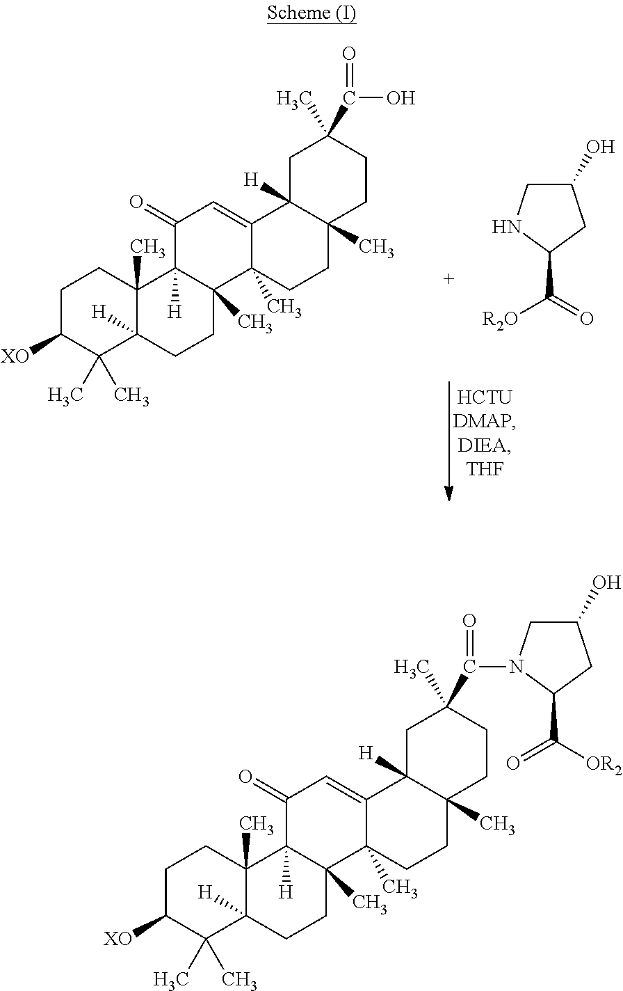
C1C([XO])C(C)(C)C2([H])C(C)(C1)C1([H])C(C)(CC2)C2(C)C(=CC1=O)C1([H])C(C)(CC2)CCC(C)(C(O)=O)C1.C1C(O)CC(C(=O)[R2O])N1.C1C([XO])C(C)(C)C2([H])C(C)(C1)C1([H])C(C)(CC2)C2(C)C(=CC1=O)C1([H])C(C)(CC2)CCC(C)(C(=O)N2CC(O)CC2C([OR2])=O)C1
